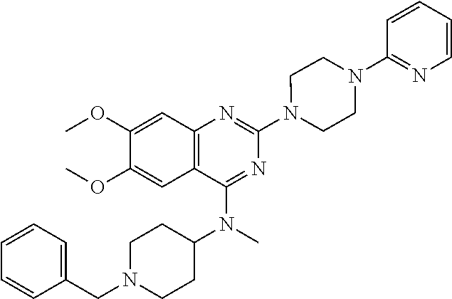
C12=C(C(N(C3CCN(CC4=CC=CC=C4)CC3)C)=NC(N3CCN(C4=NC=CC=C4)CC3)=N1)C=C(OC)C(OC)=C2
